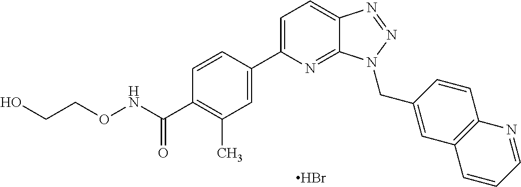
C1=C(C2=CC(C)=C(C(=O)NOCCO)C=C2)N=C2C(=C1)N=NN2CC1=CC2=C(C=C1)N=CC=C2.Br
